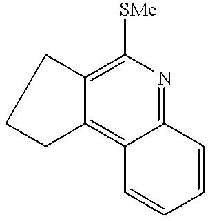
C1CC2=C3C(=NC([SMe])=C2C1)C=CC=C3
